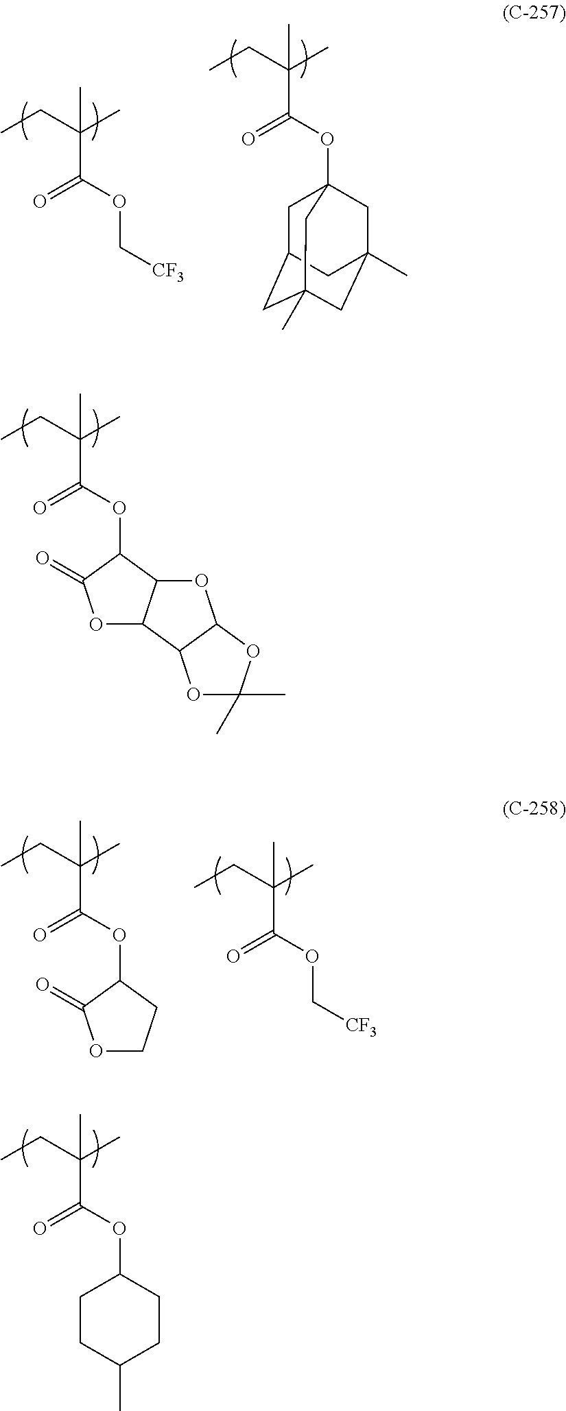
C(C(OC1C(=O)OC2C1OC1C2OC(C)(C)O1)=O)(CC)(C)C.C(C(OC[CF3])=O)(CC)(C)C.C(C(OC12CC3CC(C)(CC(C)(C1)C3)C2)=O)(CC)(C)C.C(C(OC[CF3])=O)(CC)(C)C.C(C(OC1C(=O)OCC1)=O)(CC)(C)C.C(C(OC1CCC(C)CC1)=O)(CC)(C)C
